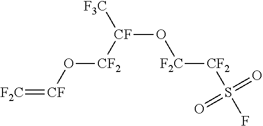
[F2C]=[CF]O[CF2][CF]([F3C])O[F2C][CF2]S(F)(=O)=O
